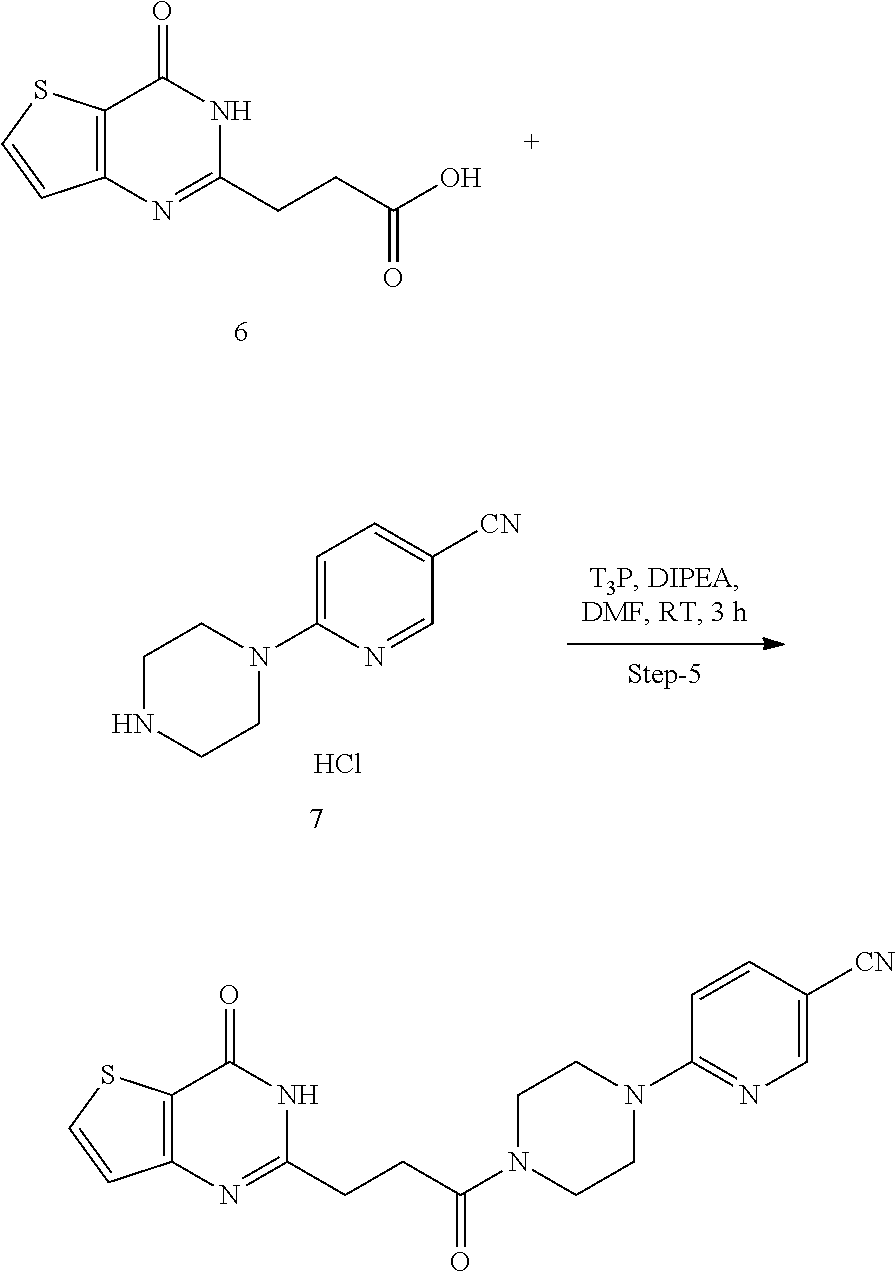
C12=C(SC=C1)C(=O)NC(CCC(=O)O)=N2.C1CN(C2=CC=C([CN])C=N2)CCN1.Cl.C1CN(C2=NC=C([CN])C=C2)CCN1C(CCC1=NC2=C(C(=O)N1)SC=C2)=O
